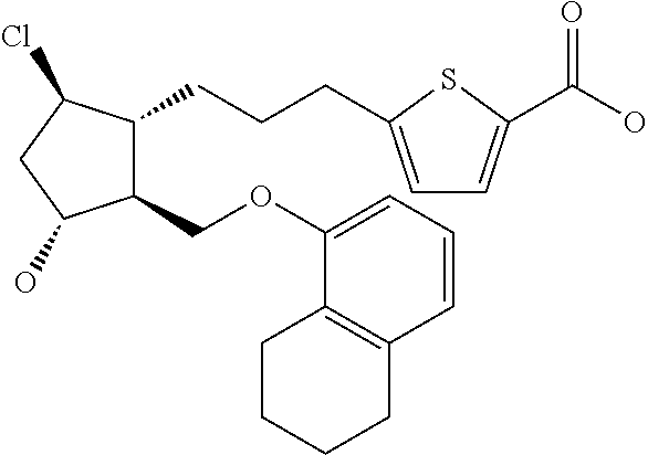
C1(COC2=CC=CC3=C2CCCC3)C(CCCC2=CC=C(C(O)=O)S2)C(Cl)CC1O
